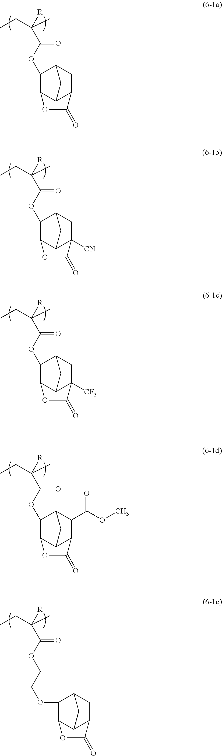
CCC(C)(C(OC1C2C3C(CC1C3)C(=O)O2)=O)[R].CCC(C)(C(OC1C2C3C([CN])(CC1C3)C(=O)O2)=O)[R].CCC(C)(C(OC1C2C3C([CF3])(CC1C3)C(=O)O2)=O)[R].CCC(C)(C(OC1C2C3C(C(C(=O)OC)C1C3)C(=O)O2)=O)[R].CCC(C)(C(OCCOC1C2C3C(CC1C3)C(=O)O2)=O)[R]
